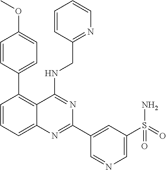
C1=CC=C2C(=C1C1=CC=C(OC)C=C1)C(NCC1=NC=CC=C1)=NC(C1=CC(S(=O)(N)=O)=CN=C1)=N2
